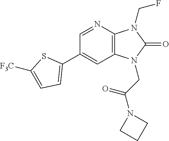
C1(C2=CC=C([F3C])S2)=CC2=C(N=C1)N(CF)C(=O)N2CC(N1CCC1)=O
